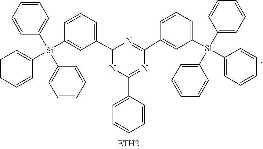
C1=CC=CC([Si](C2=CC=CC=C2)(C2=CC(C3=NC(C4=CC=CC=C4)=NC(C4=CC([Sl](C5=CC=CC=C5)(C5=CC=CC=C5)C5=CC=CC=C5)=CC=C4)=N3)=CC=C2)C2=CC=CC=C2)=C1
